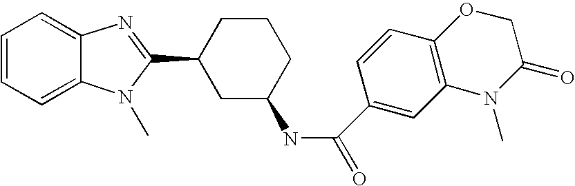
C1=CC=C2C(=C1)N=C(C1CC(NC(=O)C3=CC4=C(C=C3)OCC(=O)N4C)CCC1)N2C
